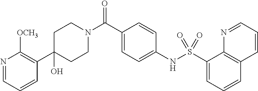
C1(O)(C2=C([OCH3])N=CC=C2)CCN(C(C2=CC=C(NS(C3=CC=CC4=C3N=CC=C4)(=O)=O)C=C2)=O)CC1
